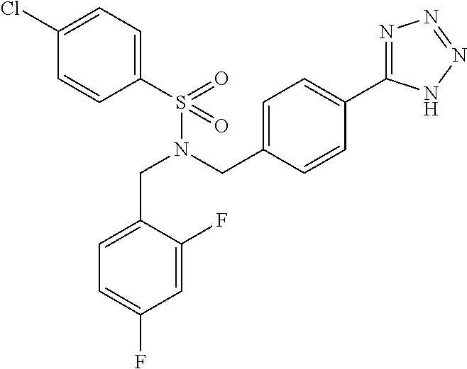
C(N(CC1=CC=C(C2=NN=NN2)C=C1)S(C1=CC=C(Cl)C=C1)(=O)=O)C1=CC=C(F)C=C1F
